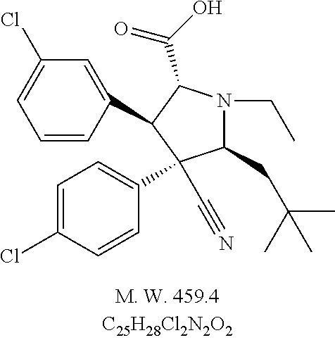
C1=CC(C2C(C(O)=O)N(CC)C(CC(C)(C)C)C2(C#N)C2=CC=C(Cl)C=C2)=CC(Cl)=C1
